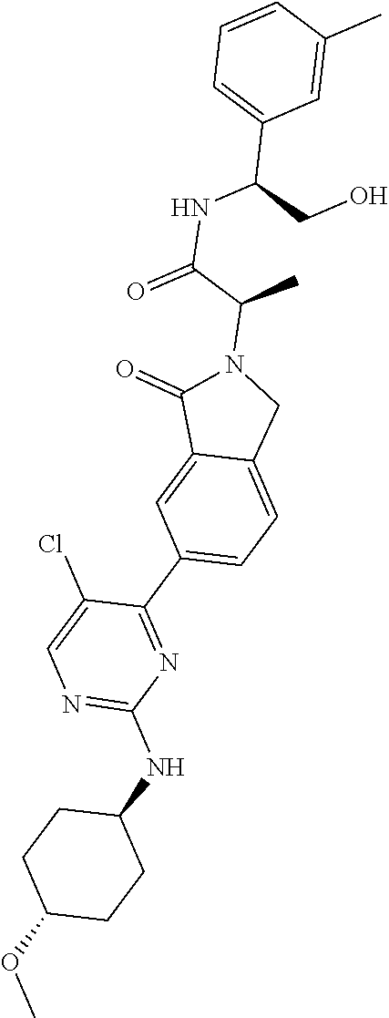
N1=C(NC2CCC(OC)CC2)N=C(C2=CC=C3C(=C2)C(=O)N(C(C(=O)NC(CO)C2=CC=CC(C)=C2)C)C3)C(Cl)=C1
